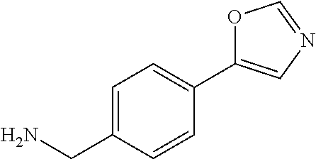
C1=C(CN)C=CC(C2=CN=CO2)=C1
